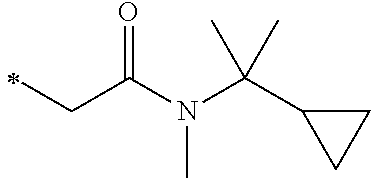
N(C(CC)=O)(C(C1CC1)(C)C)C
